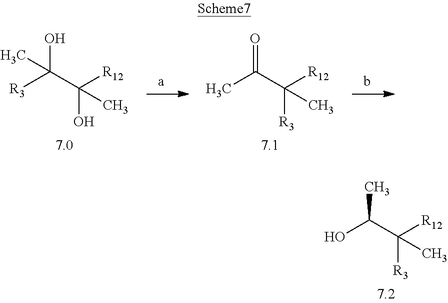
OC(C)C([R12])([R3])C.[R3]C(C([R12])(O)C)(O)C.CC(C([R12])([R3])C)=O
